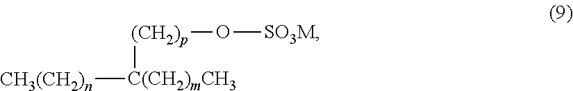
[CH3(CH2)n][C(CH2)mCH3][(CH2)p]O[SO3M]
